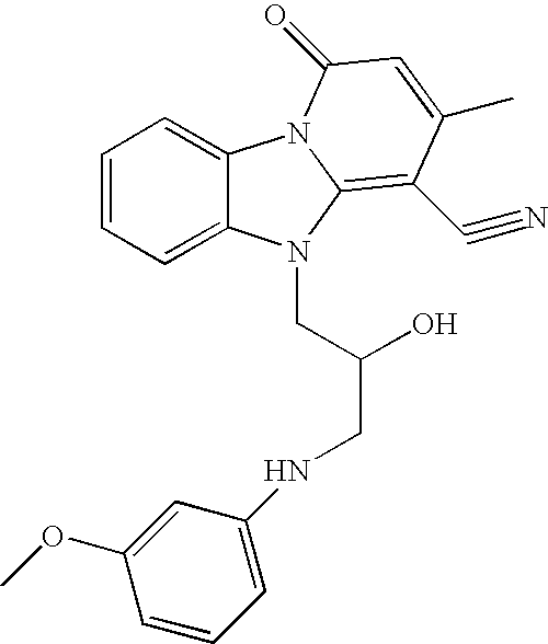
C1=CC=C2C(=C1)N1C(=C(C#N)C(C)=CC1=O)N2CC(O)CNC1=CC=CC(OC)=C1
